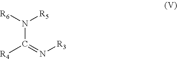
N(C([R4])=N[R3])([R6])[R5]
